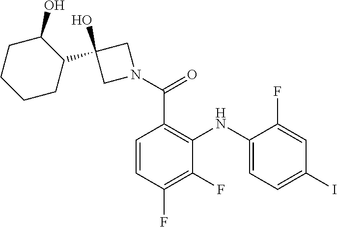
C1=C(F)C(NC2=C(C(=O)N3CC(C4C(O)CCCC4)(O)C3)C=CC(F)=C2F)=CC=C1I
